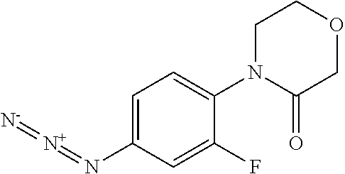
C1=C(N=[N+]=[N-])C=C(F)C(N2C(=O)COCC2)=C1
